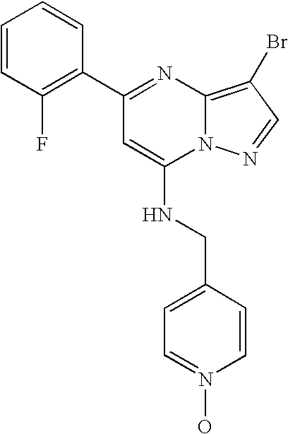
C1(C2=NC3=C(Br)C=NN3C(NCC3=CC=N(O)C=C3)=C2)=C(F)C=CC=C1
